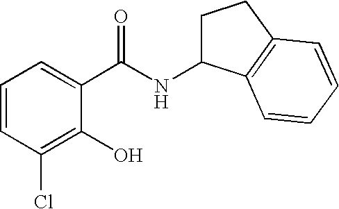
C1=CC(Cl)=C(O)C(C(NC2CCC3=C2C=CC=C3)=O)=C1
